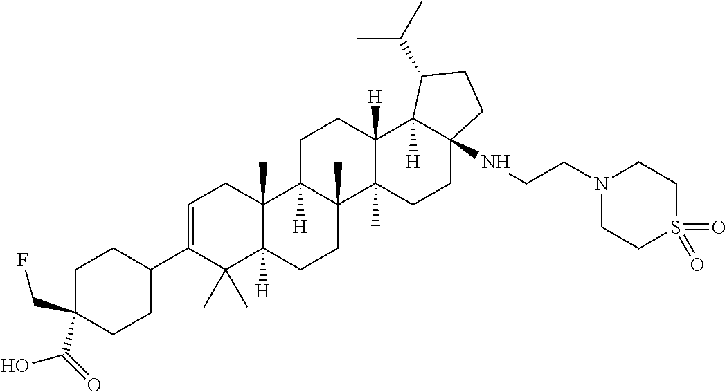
C1C(C(=O)O)(CF)CCC(C2=CCC3(C)C([H])(C2(C)C)CCC2(C)C3([H])CCC3([H])C2(C)CCC2(NCCN4CCS(=O)(=O)CC4)C3([H])C(C(C)C)CC2)C1
